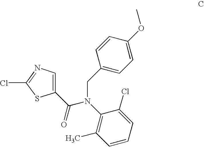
ClC1=NC=C(C(N(C2=C(C)C=CC=C2Cl)CC2=CC=C(OC)C=C2)=O)S1
